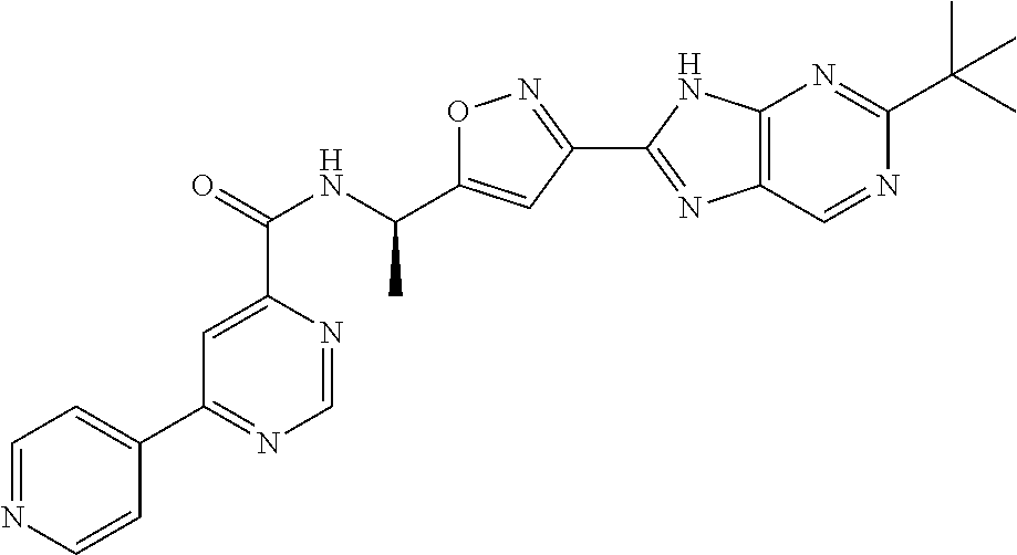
O1N=C(C2=NC3=C(N2)N=C(C(C)(C)C)N=C3)C=C1C(NC(C1=CC(C2=CC=NC=C2)=NC=N1)=O)C
